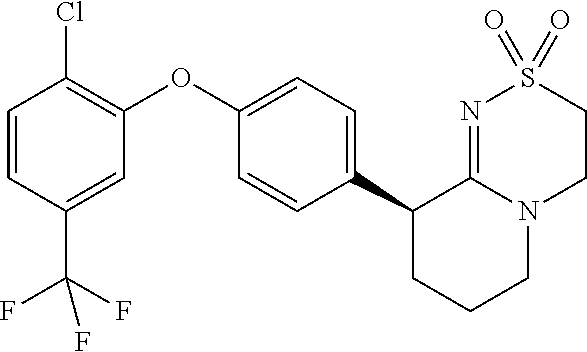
C1(C2=CC=C(OC3=C(Cl)C=CC(C(F)(F)F)=C3)C=C2)CCCN2C1=NS(=O)(=O)CC2
